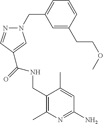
C1=C(CCOC)C=CC=C1CN1N=CC(C(=O)NCC2=C(C)N=C(N)C=C2C)=C1
